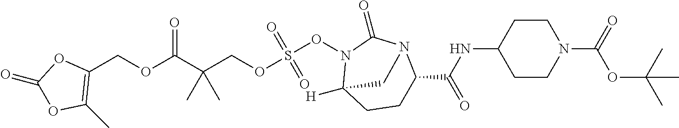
C(OC(C(COS(=O)(=O)ON1C2([H])CCC(C(NC3CCN(C(=O)OC(C)(C)C)CC3)=O)N(C1=O)C2)(C)C)=O)C1=C(C)OC(=O)O1
